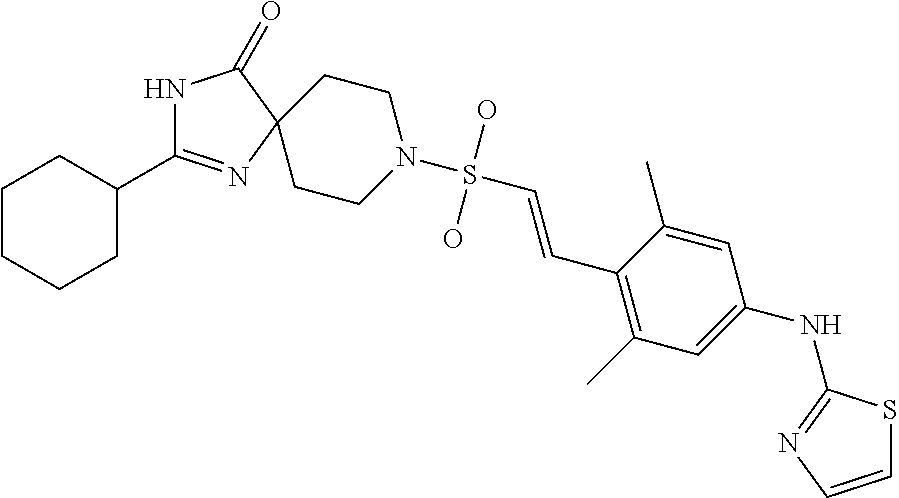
C1CCCC(C2=NC3(C(=O)N2)CCN(S(C=CC2=C(C)C=C(NC4=NC=CS4)C=C2C)(O)O)CC3)C1
